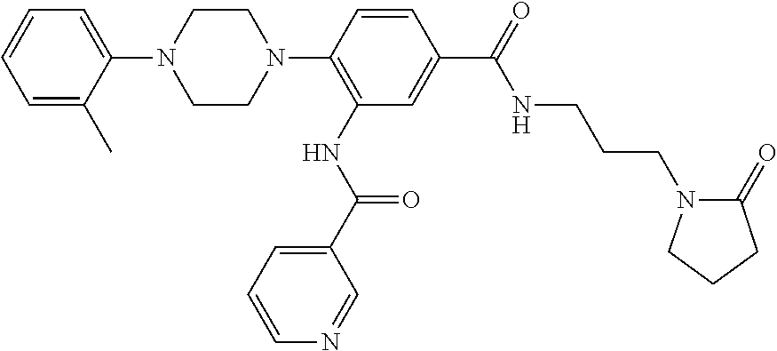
C1=CC=C(C)C(N2CCN(C3=C(NC(=O)C4=CC=CN=C4)C=C(C(NCCCN4C(=O)CCC4)=O)C=C3)CC2)=C1
